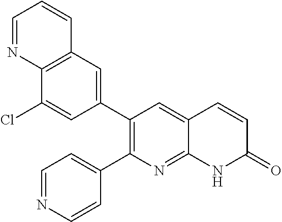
C12=C(C=C(C3=C(C4=CC=NC=C4)N=C4C(=C3)C=CC(=O)N4)C=C1Cl)C=CC=N2
